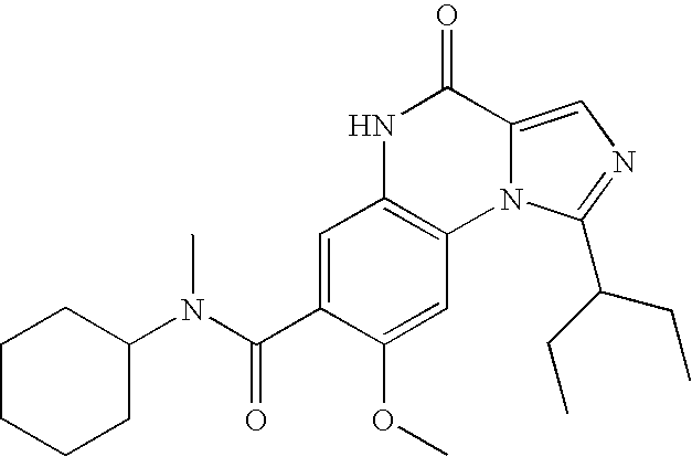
C1=C(C(N(C)C2CCCCC2)=O)C(OC)=CC2=C1NC(=O)C1=CN=C(C(CC)CC)N21
